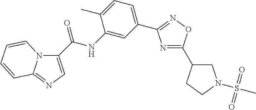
N1=C(C2CN(S(C)(=O)=O)CC2)ON=C1C1=CC=C(C)C(NC(=O)C2=CN=C3N2C=CC=C3)=C1
